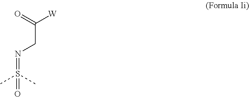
C(CN=S(C)(C)=O)(=O)[W]
